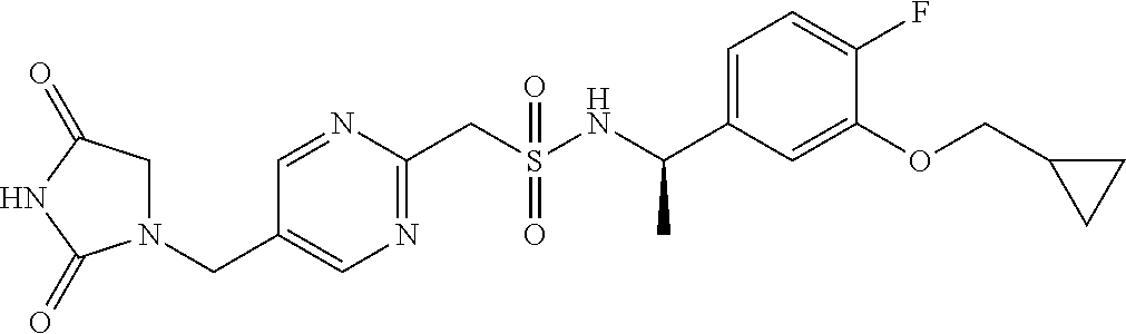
N1=CC(CN2C(=O)NC(=O)C2)=CN=C1CS(NC(C1=CC=C(F)C(OCC2CC2)=C1)C)(=O)=O
